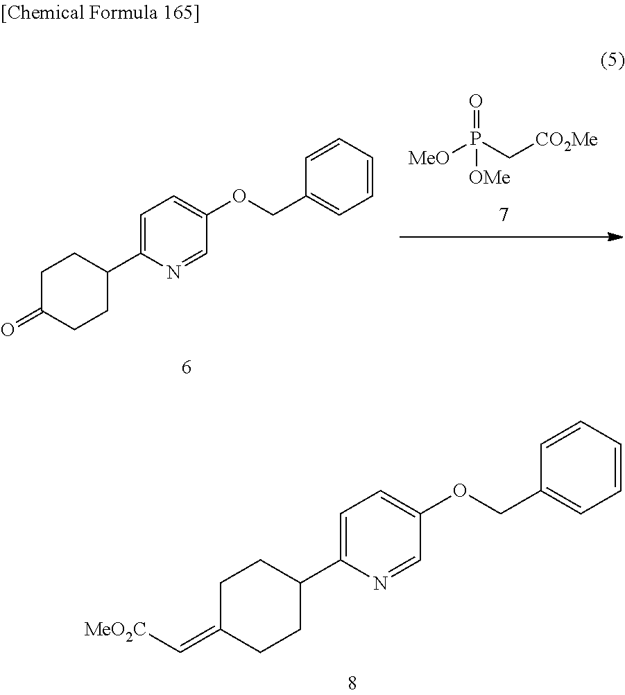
[MeO]P(C[CO2Me])(=O)[OMe].C1=C(C2CCC(=O)CC2)N=CC(OCC2=CC=CC=C2)=C1.C1=C(C2CCC(=C[MeO2C])CC2)N=CC(OCC2=CC=CC=C2)=C1
